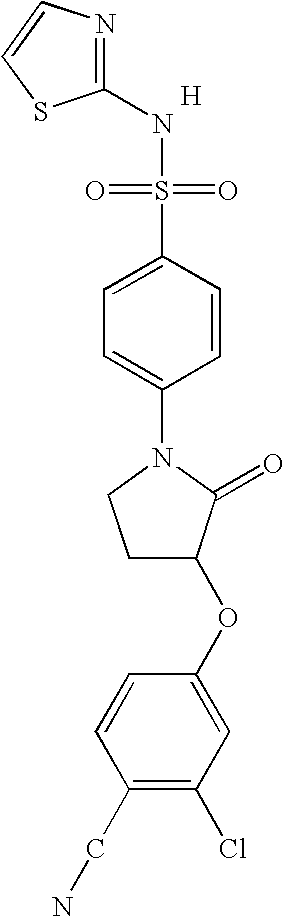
N1=C(NS(=O)(=O)C2=CC=C(N3CCC(OC4=CC(Cl)=C(CN)C=C4)C3=O)C=C2)SC=C1.[H]
